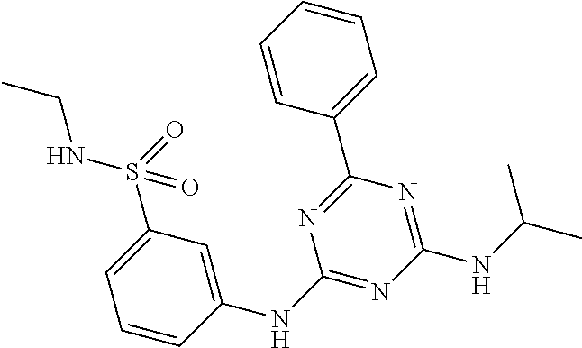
C1(NC2=CC(S(=O)(NCC)=O)=CC=C2)=NC(NC(C)C)=NC(C2=CC=CC=C2)=N1
